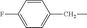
FC1=CC=C(CC)C=C1
